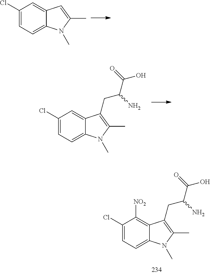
C1=C2C(=CC=C1Cl)N(C)C(C)=C2.C1=C2C(=CC=C1Cl)N(C)C(C)=C2CC(C(O)=O)N.[NO2]C1=C2C(=CC=C1Cl)N(C)C(C)=C2CC(C(O)=O)N
